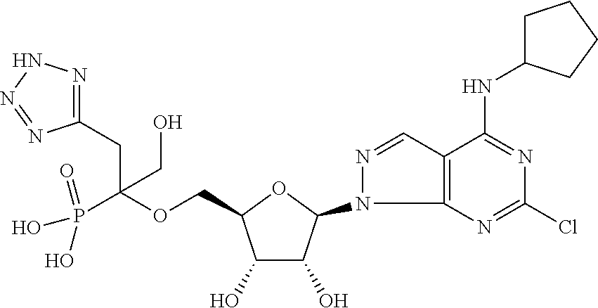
C1(O)C(O)C(N2N=CC3=C2N=C(Cl)N=C3NC2CCCC2)OC1COC(P(O)(O)=O)(CC1=NNN=N1)CO
